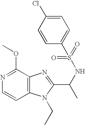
N1=C(OC)C2=C(C=C1)N(CC)C(C(NS(=O)(=O)C1=CC=C(Cl)C=C1)C)=N2
